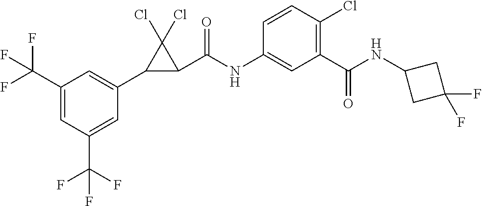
C1(C(F)(F)F)=CC(C(F)(F)F)=CC(C2C(C(NC3=CC(C(NC4CC(F)(F)C4)=O)=C(Cl)C=C3)=O)C2(Cl)Cl)=C1
